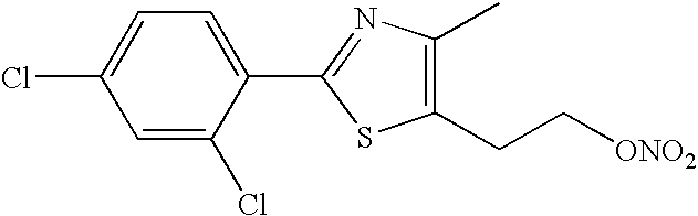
C1(Cl)=CC=C(C2=NC(C)=C(CC[ONO2])S2)C(Cl)=C1
